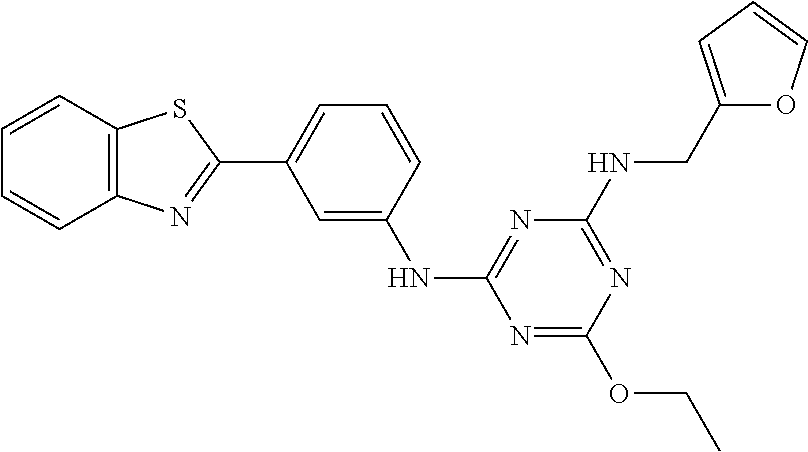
C1=C(NC2=NC(NCC3=CC=CO3)=NC(OCC)=N2)C=CC=C1C1=NC2=C(S1)C=CC=C2
